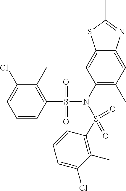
C1=CC(S(N(S(=O)(=O)C2=C(C)C(Cl)=CC=C2)C2=C(C)C=C3C(=C2)SC(C)=N3)(=O)=O)=C(C)C(Cl)=C1
